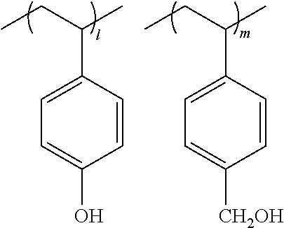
C1=CC(C(CC)C)=CC=C1O.C1=CC(C(CC)C)=CC=C1[CH2OH]
